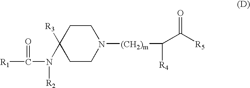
[R1]C(N([R2])C1([R3])CCN([(CH2)m]C([R4])C([R5])=O)CC1)=O
